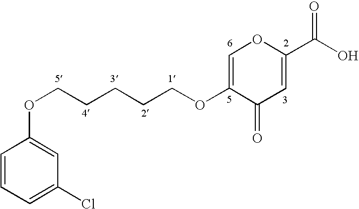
C1=CC=C(Cl)C=C1OCCCCCOC1=COC(C(O)=O)=CC1=O
